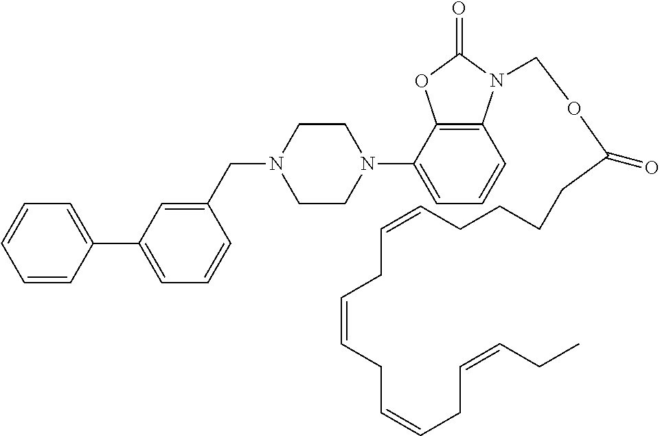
C12=C(C(N3CCN(CC4=CC(C5=CC=CC=C5)=CC=C4)CC3)=CC=C1)OC(=O)N2COC(=O)CCCCC=CCC=CCC=CCC=CCC
